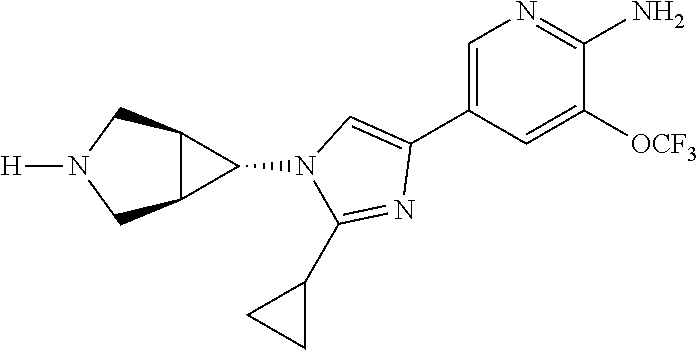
C1=C(C2=CN(C3C4C3CN([H])C4)C(C3CC3)=N2)C=C([OCF3])C(N)=N1
